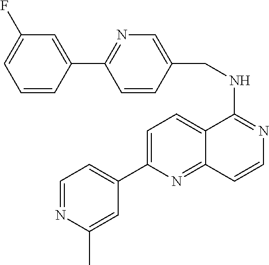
C1=C(C2=CC=NC(C)=C2)N=C2C(=C1)C(NCC1=CN=C(C3=CC(F)=CC=C3)C=C1)=NC=C2
